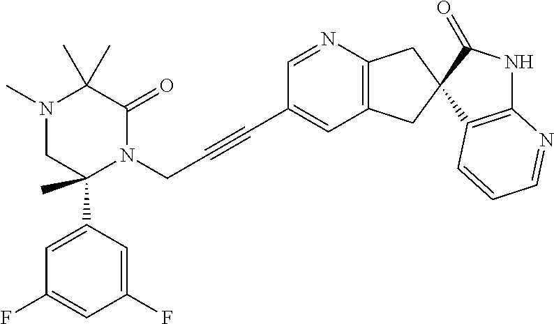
C1(C)(C)N(C)CC(C2=CC(F)=CC(F)=C2)(C)N(CC#CC2=CC3=C(N=C2)CC2(C3)C3=C(NC2=O)N=CC=C3)C1=O
